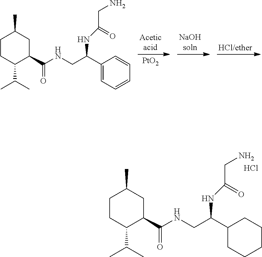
[PtO2].C1CC(C(C)C)C(C(NCC(C2=CC=CC=C2)NC(CN)=O)=O)CC1C.C1CC(C(C)C)C(C(NCC(C2CCCCC2)NC(CN)=O)=O)CC1C.Cl
